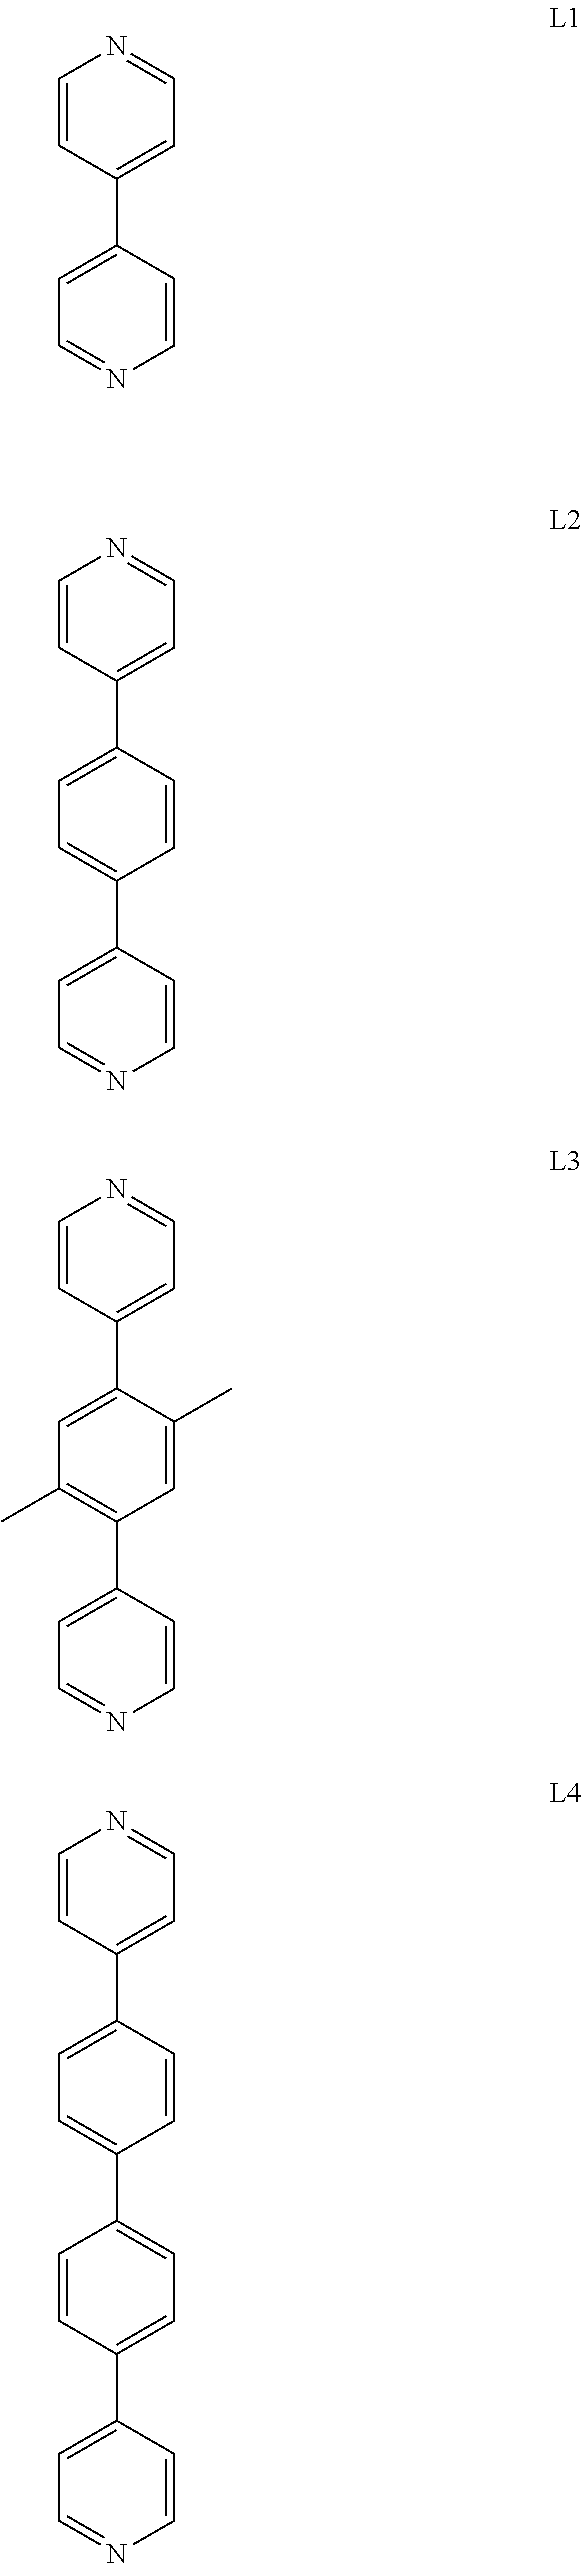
C1=CC(C2=CC=NC=C2)=CC=N1.C1=CC(C2=CC=C(C3=CC=NC=C3)C=C2)=CC=N1.C1=CC(C2=CC(C)=C(C3=CC=NC=C3)C=C2C)=CC=N1.C1=CC(C2=CC=C(C3=CC=C(C4=CC=NC=C4)C=C3)C=C2)=CC=N1
